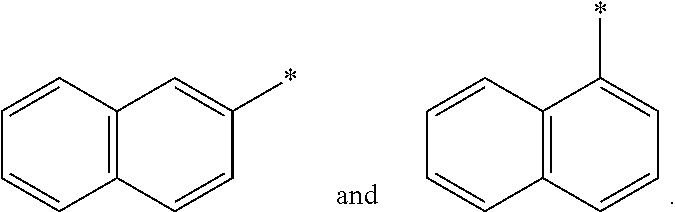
C1=CC2=C(C=C1)C=CC(*)=C2.C1=CC2=C(C=C1)C=CC=C2*
